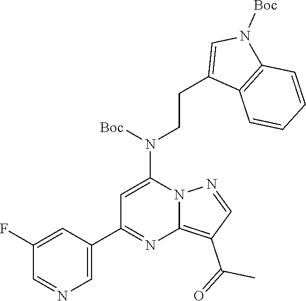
C1=C(C2=NC3=C(C(C)=O)C=NN3C(N([Boc])CCC3=CN([Boc])C4=C3C=CC=C4)=C2)C=C(F)C=N1
